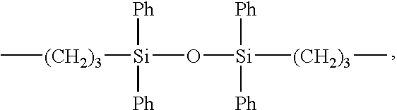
C[(CH2)3][Si]([Ph])([Ph])O[Si]([Ph])([Ph])[(CH2)3]C
